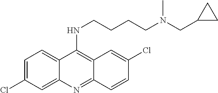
N(C1=C2C(=NC3=CC(Cl)=CC=C13)C=CC(Cl)=C2)CCCCN(CC1CC1)C
